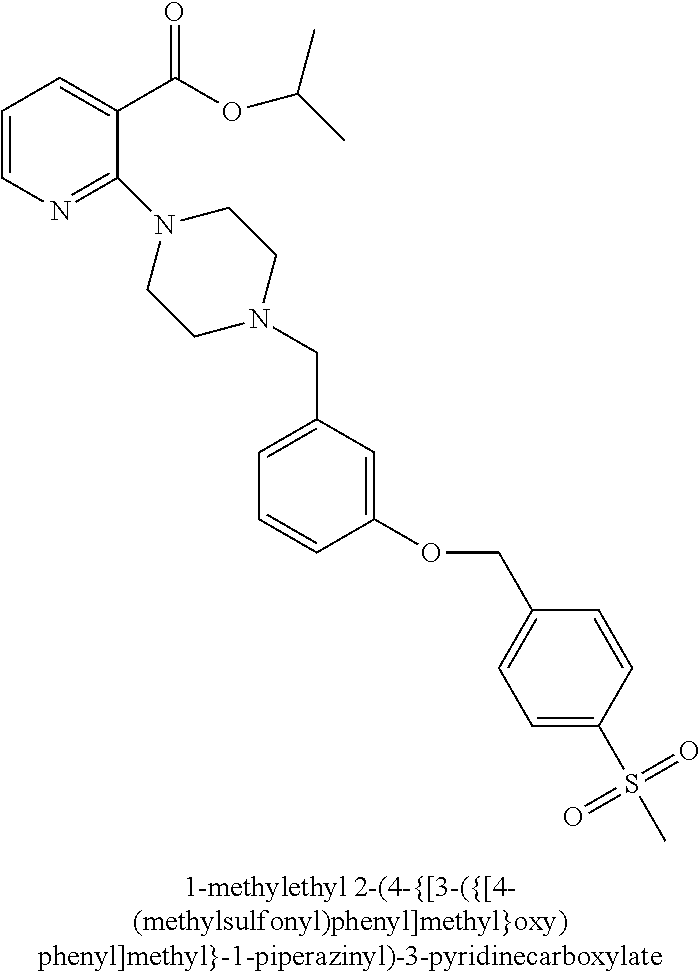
C1=CN=C(N2CCN(CC3=CC=CC(OCC4=CC=C(S(C)(=O)=O)C=C4)=C3)CC2)C(C(OC(C)C)=O)=C1
